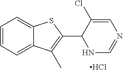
C1=CC=C2C(=C1)SC(C1NC=NC=C1Cl)=C2C.Cl
